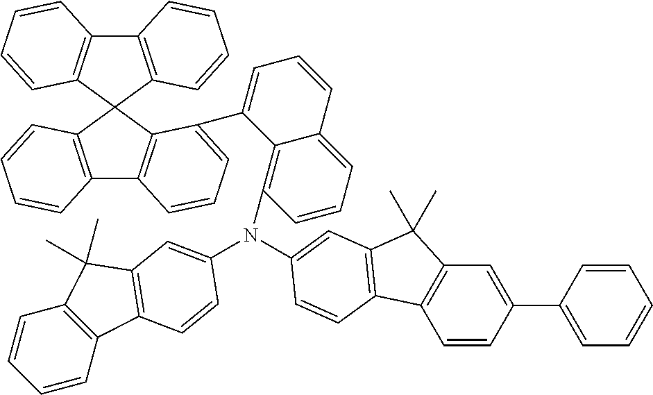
C12=C(C3(C4=C1C=CC=C4)C1=C(C4=C3C(C3=CC=CC5=CC=CC(N(C6=CC7=C(C8=C(C=CC=C8)C7(C)C)C=C6)C6=CC7=C(C8=C(C=C(C9=CC=CC=C9)C=C8)C7(C)C)C=C6)=C53)=CC=C4)C=CC=C1)C=CC=C2
